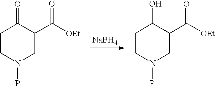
[NaBH4].C1CN(P)CC(C([OEt])=O)C1=O.C1CN(P)CC(C([OEt])=O)C1O
